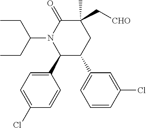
C1=C(Cl)C=CC(C2C(C3=CC=CC(Cl)=C3)CC(C)(C[CHO])C(=O)N2C(CC)CC)=C1
